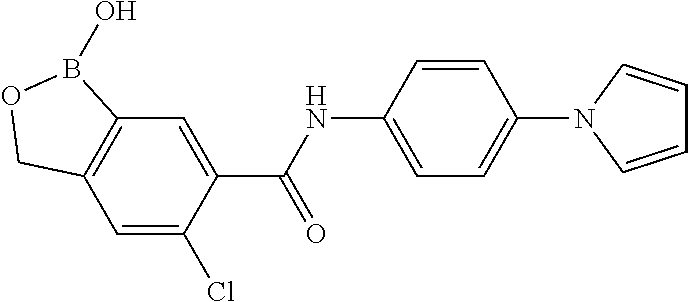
C12=C(C=C(Cl)C(C(NC3=CC=C(N4C=CC=C4)C=C3)=O)=C1)COB2O
